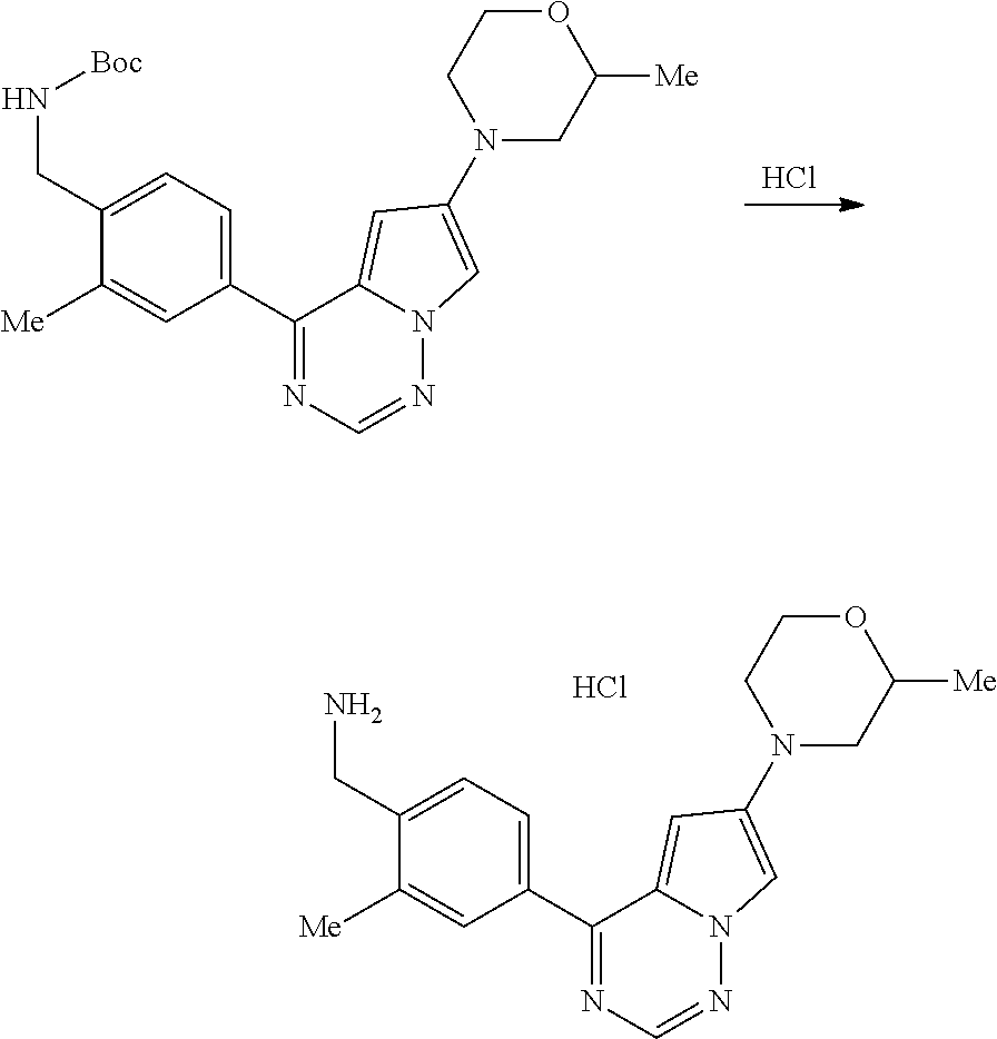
C1(CN)=CC=C(C2=NC=NN3C2=CC(N2CC([Me])OCC2)=C3)C=C1[Me].Cl.Cl.C1(CN[Boc])=CC=C(C2=NC=NN3C2=CC(N2CC([Me])OCC2)=C3)C=C1[Me]
